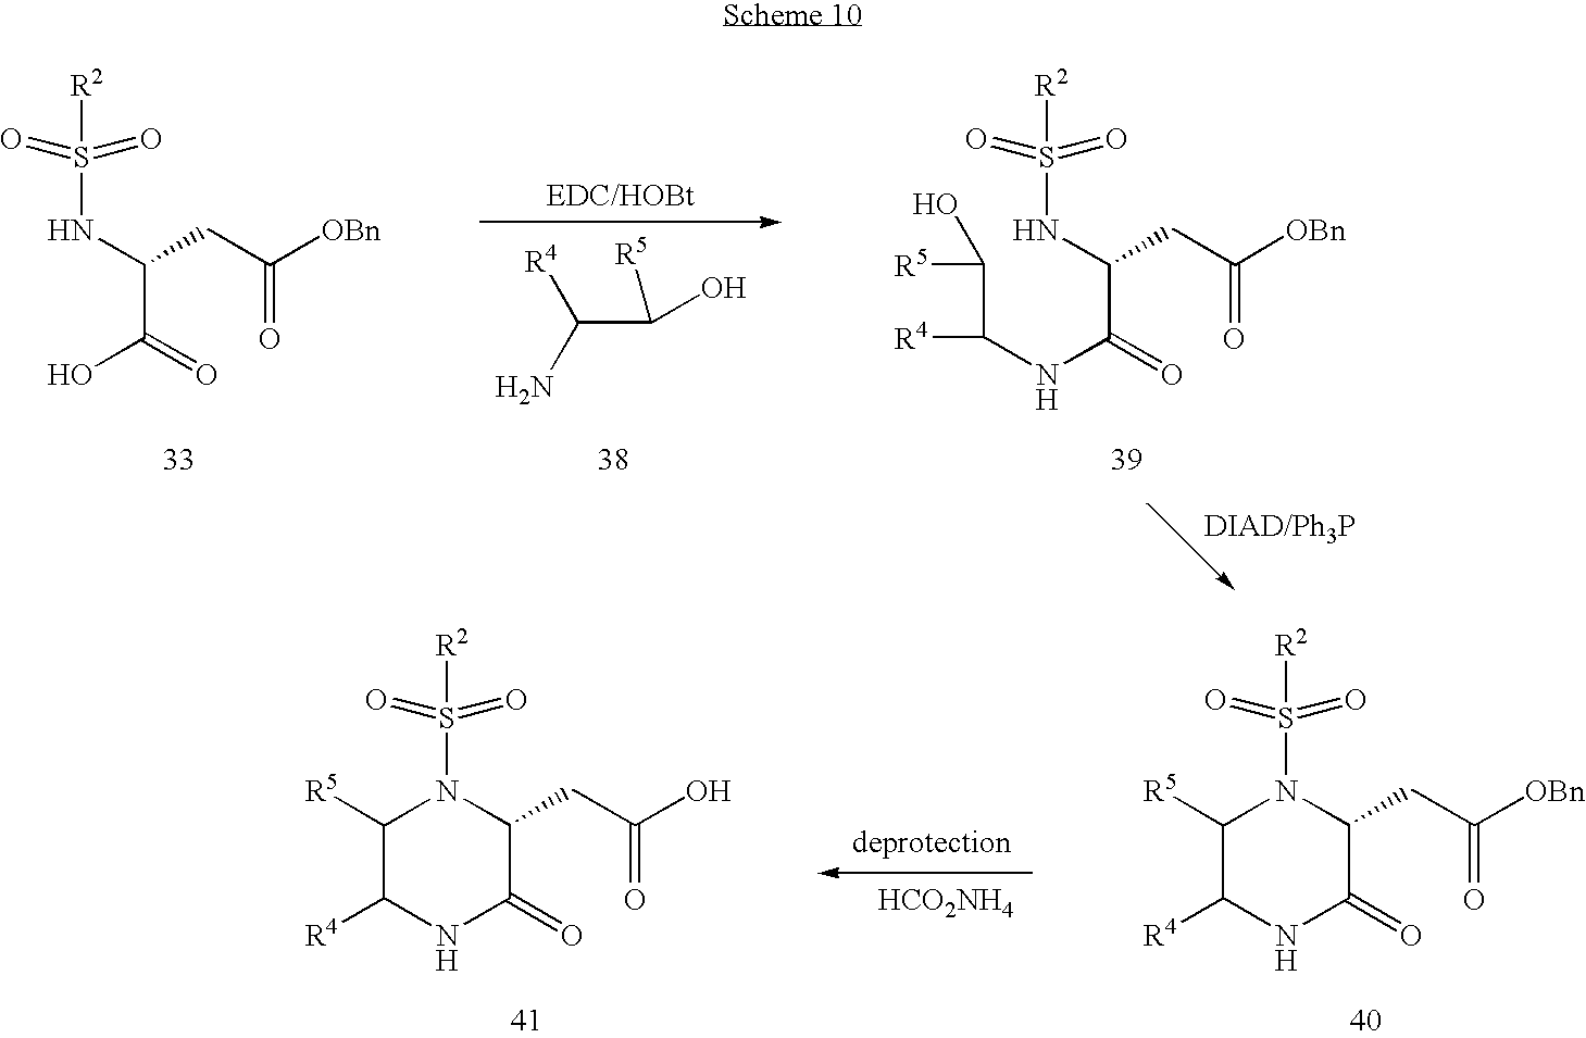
C(C(=O)O)(NS([R2])(=O)=O)CC([OBn])=O.C(C([R5])O)(N)[R4].C(C(=O)NC(C([R5])O)[R4])(NS([R2])(=O)=O)CC([OBn])=O.C1(CC([OBn])=O)C(=O)NC([R4])C([R5])N1S([R2])(=O)=O.[HCO2NH4].C1(CC(O)=O)C(=O)NC([R4])C([R5])N1S([R2])(=O)=O
